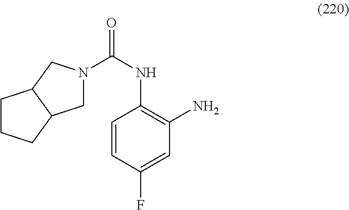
C1=CC(F)=CC(N)=C1NC(N1CC2C(C1)CCC2)=O
